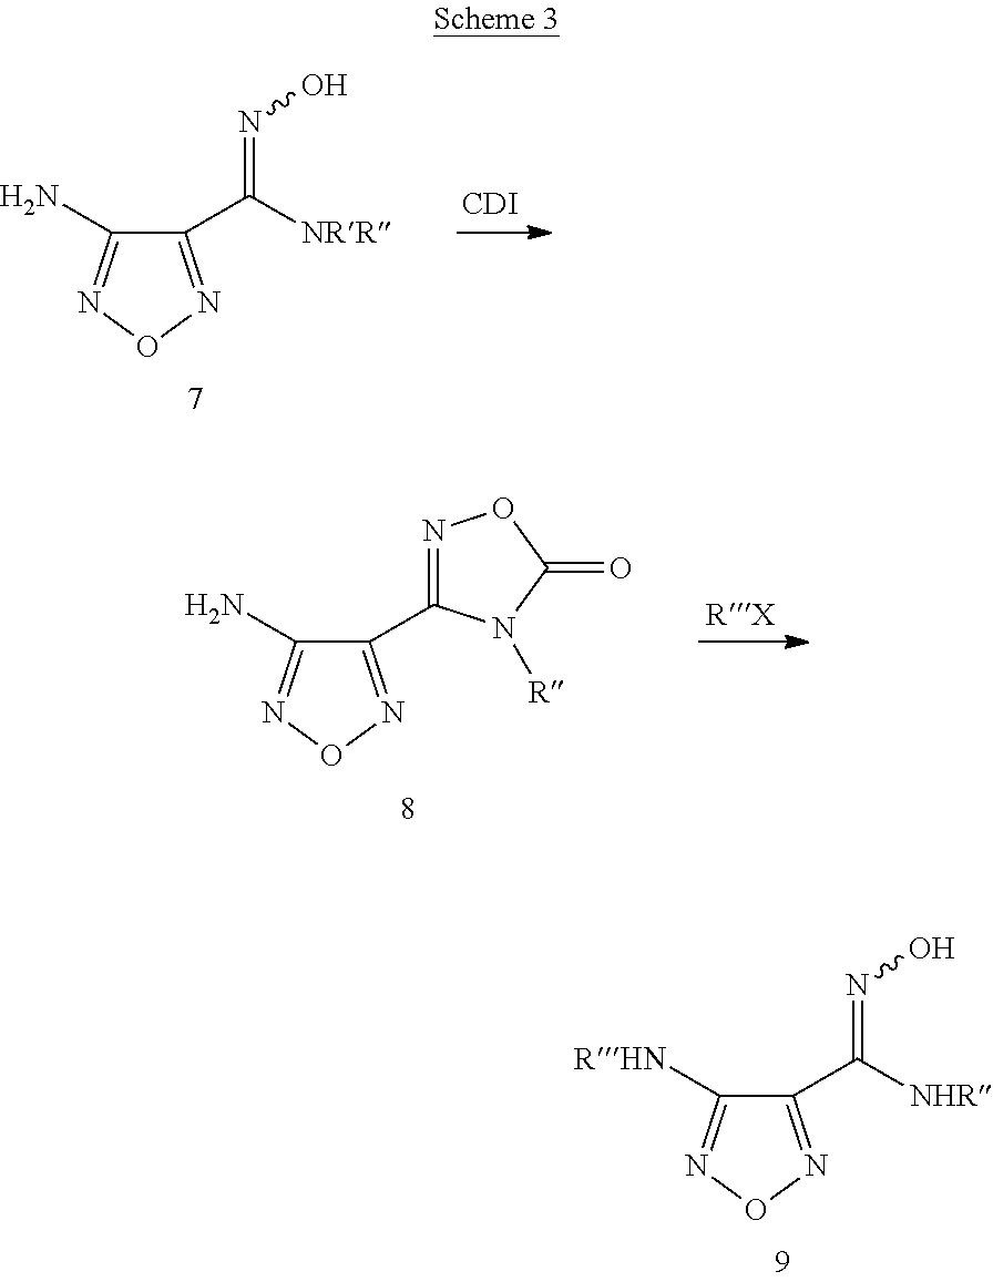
C1(C2=NOC(=O)N2[R])=NON=C1N.C1(C([NRR])=NO)=NON=C1N.[CDI].C1(C([NHR])=NO)=NON=C1[RHN]
